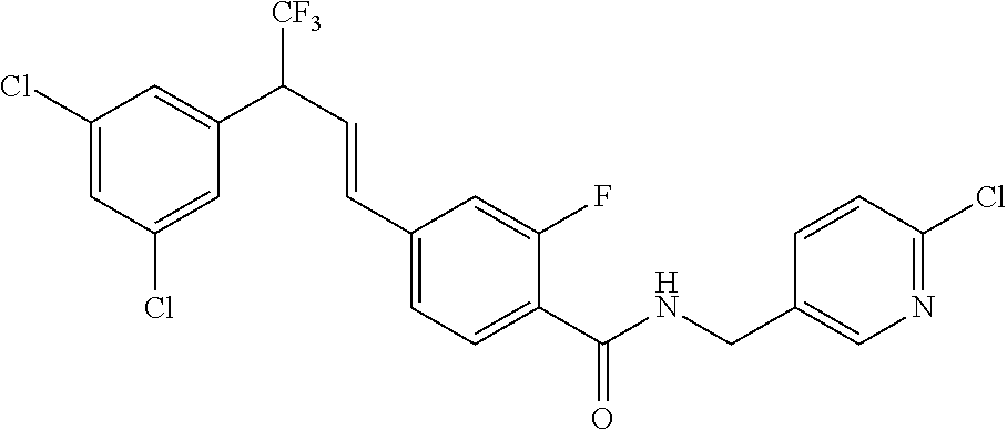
C1(Cl)=CC(Cl)=CC(C(C=CC2=CC=C(C(NCC3=CN=C(Cl)C=C3)=O)C(F)=C2)[CF3])=C1
